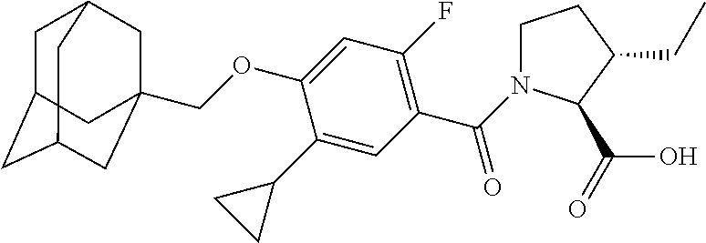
C1C2CC3CC(COC4=CC(F)=C(C(=O)N5CCC(CC)C5C(=O)O)C=C4C4CC4)(CC1C3)C2
